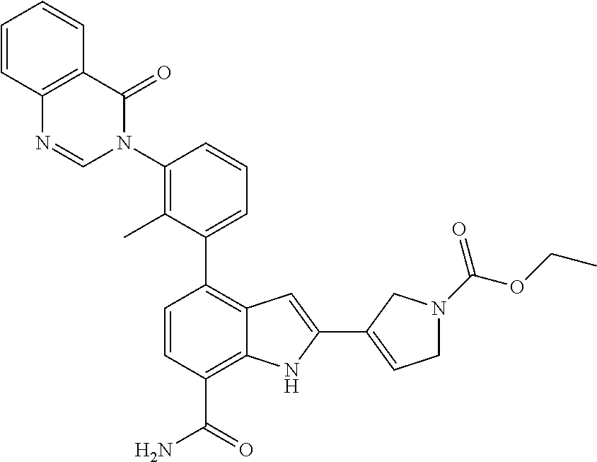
C1(C2=CC=CC(N3C(=O)C4=C(N=C3)C=CC=C4)=C2C)=C2C(=C(C(N)=O)C=C1)NC(C1=CCN(C(OCC)=O)C1)=C2
